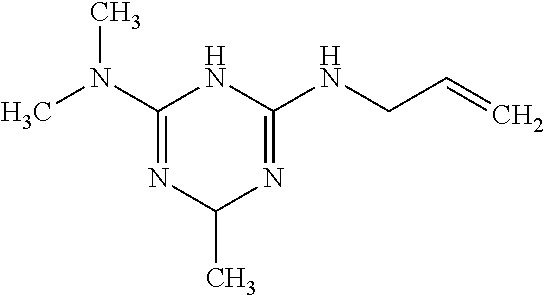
CN(C1=NC(C)N=C(NCC=C)N1)C
